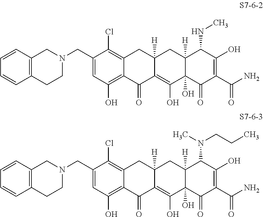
N1(CC2=CC(O)=C3C(=C2Cl)CC2([H])C(=C(O)C4(O)C([H])(C2)C(NC)C(O)=C(C(N)=O)C4=O)C3=O)CCC2=C(C1)C=CC=C2.N1(CC2=CC(O)=C3C(=C2Cl)CC2([H])C(=C(O)C4(O)C([H])(C2)C(N(CCC)C)C(O)=C(C(N)=O)C4=O)C3=O)CCC2=C(C1)C=CC=C2
